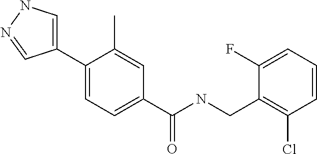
C1=C(C2=CC=C(C(NCC3=C(Cl)C=CC=C3F)=O)C=C2C)C=NN1
